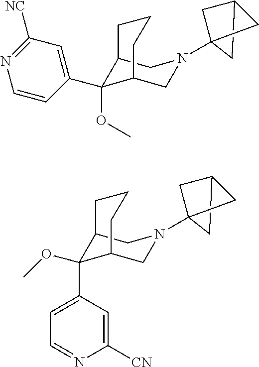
C12C(C3=CC([NC])=NC=C3)(OC)C(CN(C34CC(C3)C4)C1)CCC2.C12C(OC)(C3=CC=NC([CN])=C3)C(CN(C34CC(C3)C4)C1)CCC2
